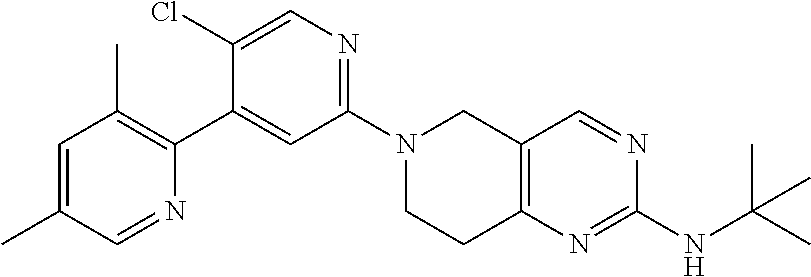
N1(C2=NC=C(Cl)C(C3=C(C)C=C(C)C=N3)=C2)CCC2=C(C1)C=NC(NC(C)(C)C)=N2
